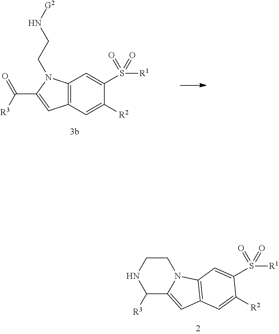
C1CNC([R3])C2=CC3=C(N12)C=C(S([R1])(=O)=O)C([R2])=C3.C12=C(C=C([R2])C(S(=O)(=O)[R1])=C1)C=C(C(=O)[R3])N2CCN[G2]
